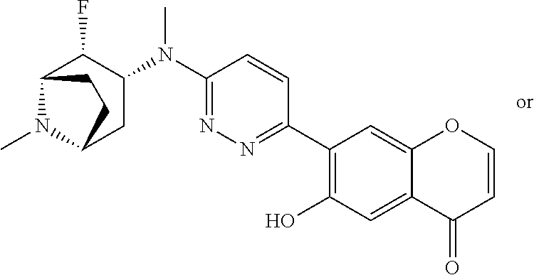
C1(N(C2=NN=C(C3=C(O)C=C4C(=C3)OC=CC4=O)C=C2)C)C(F)C2N(C)C(C1)CC2
